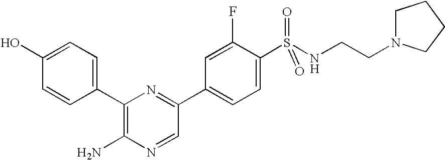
C1(O)=CC=C(C2=C(N)N=CC(C3=CC=C(S(NCCN4CCCC4)(=O)=O)C(F)=C3)=N2)C=C1
